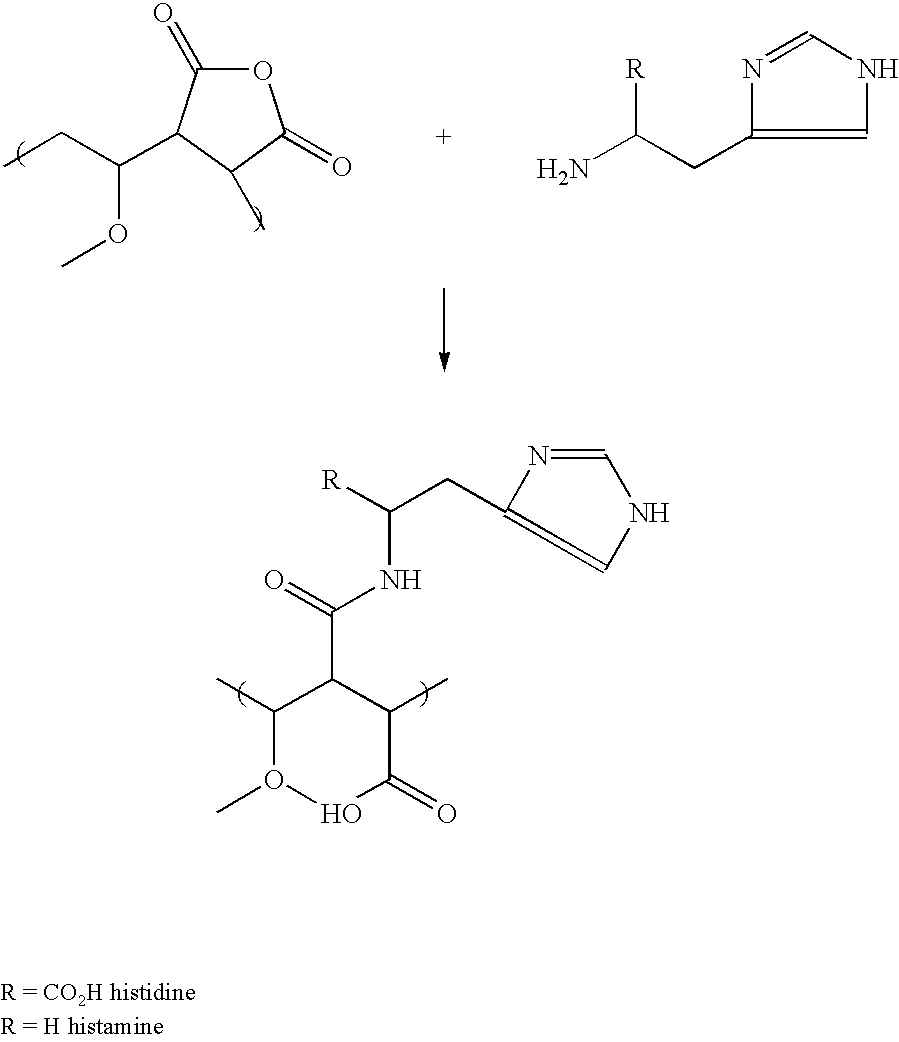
C(C([R])NC(=O)C1C(C)O(C)OC(=O)C1C)C1=CNC=N1.NC(CC1=CNC=N1)[R].CCC(C1C(C)C(=O)OC1=O)OC
